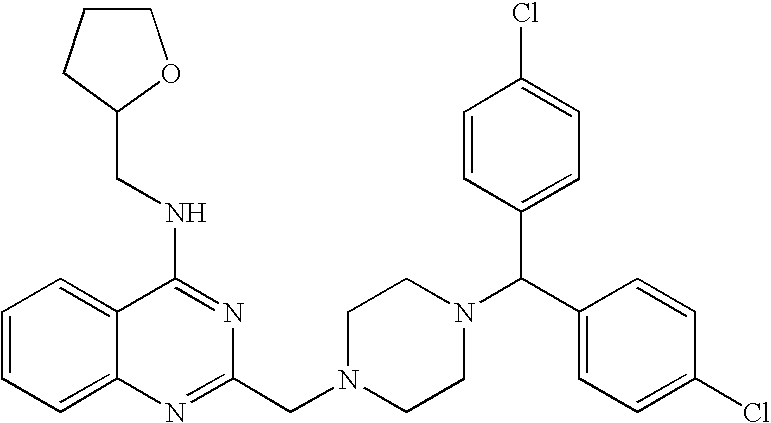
C1=CC=C2C(=C1)C(NCC1OCCC1)=NC(CN1CCN(C(C3=CC=C(Cl)C=C3)C3=CC=C(Cl)C=C3)CC1)=N2
